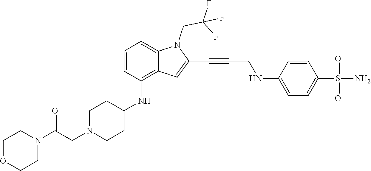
C1=C(NCC#CC2=CC3=C(NC4CCN(CC(N5CCOCC5)=O)CC4)C=CC=C3N2CC(F)(F)F)C=CC(S(N)(=O)=O)=C1
